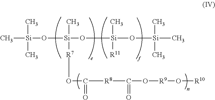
C[Si](C)(O[Si](O[Si](O[Si](C)(C)C)(C)[R11])(C)[R7]OC([R8]C(=O)O[R9]O[R10])=O)C
